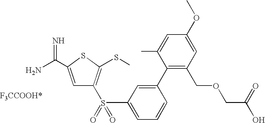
C1=C(C(N)=N)SC(SC)=C1S(C1=CC=CC(C2=C(COCC(=O)O)C=C(OC)C=C2C)=C1)(=O)=O
